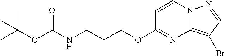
CC(OC(NCCCOC1=NC2=C(Br)C=NN2C=C1)=O)(C)C
